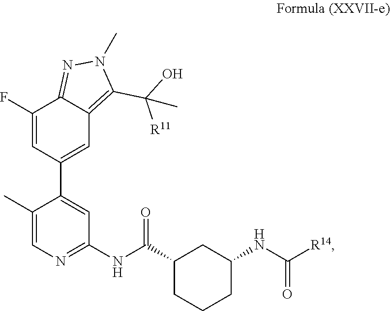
N1=C(NC(C2CCCC(NC([R14])=O)C2)=O)C=C(C2=CC3=C(C(O)([R11])C)N(C)N=C3C(F)=C2)C(C)=C1
